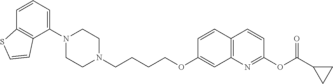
C1N(C2=CC=CC3=C2C=CS3)CCN(CCCCOC2=CC3=C(C=C2)C=CC(OC(C2CC2)=O)=N3)C1
